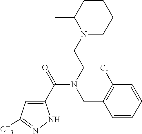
C1(C(=O)N(CCN2C(C)CCCC2)CC2=C(Cl)C=CC=C2)=CC([CF3])=NN1
